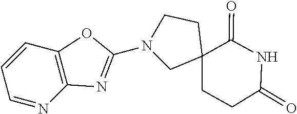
N1(C2=NC3=C(C=CC=N3)O2)CC2(CCC(=O)NC2=O)CC1
